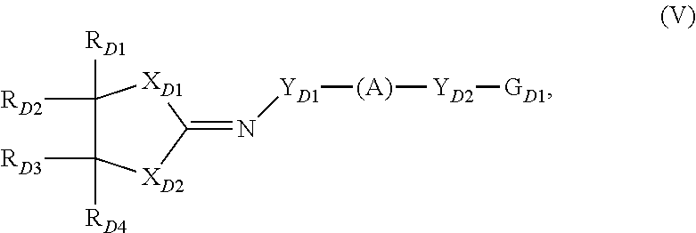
C1([RD2])([RD1])C([RD3])([RD4])[XD2]C(=N[YD1][(A)][YD2][GD1])[XD1]1
